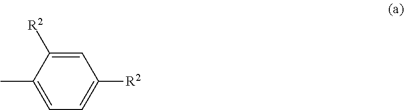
C1=C(C)C([R2])=CC([R2])=C1
